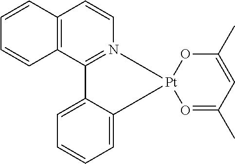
C12=CC=CC=C1[Pt]1(N3=C2C2=C(C=C3)C=CC=C2)O=C(C)C=C(C)O1
